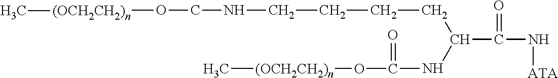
[(OCH2CH2)n](C)OC(NC(CCCCNCO[(OCH2CH2)n]C)C(=O)N[ATA])=O
